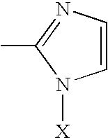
C1=CN=C(C)N1[X]
